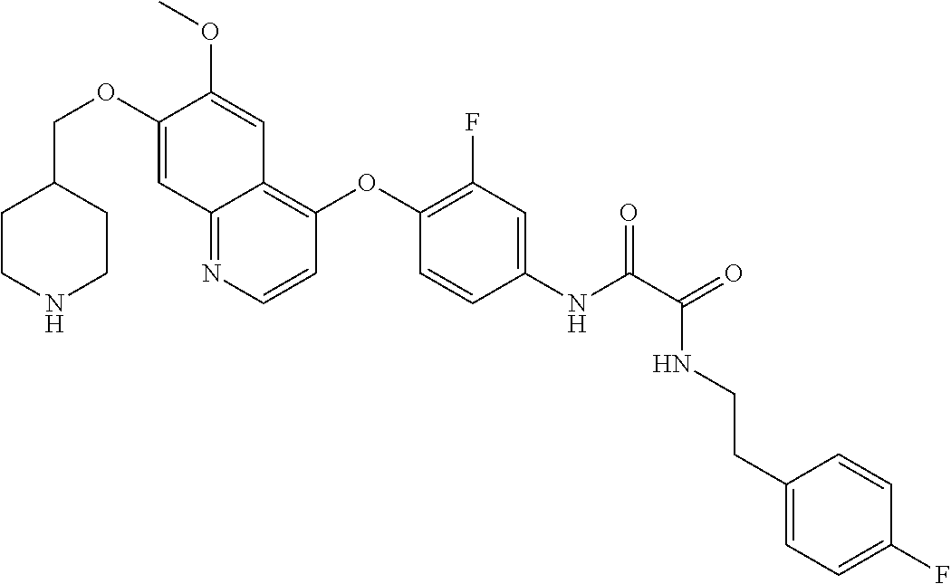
C1CNCCC1COC1=CC2=NC=CC(OC3=C(F)C=C(NC(=O)C(NCCC4=CC=C(F)C=C4)=O)C=C3)=C2C=C1OC
